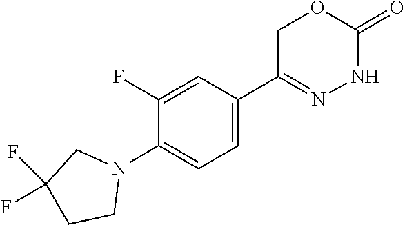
C1C(C2=CC=C(N3CC(F)(F)CC3)C(F)=C2)=NNC(=O)O1
